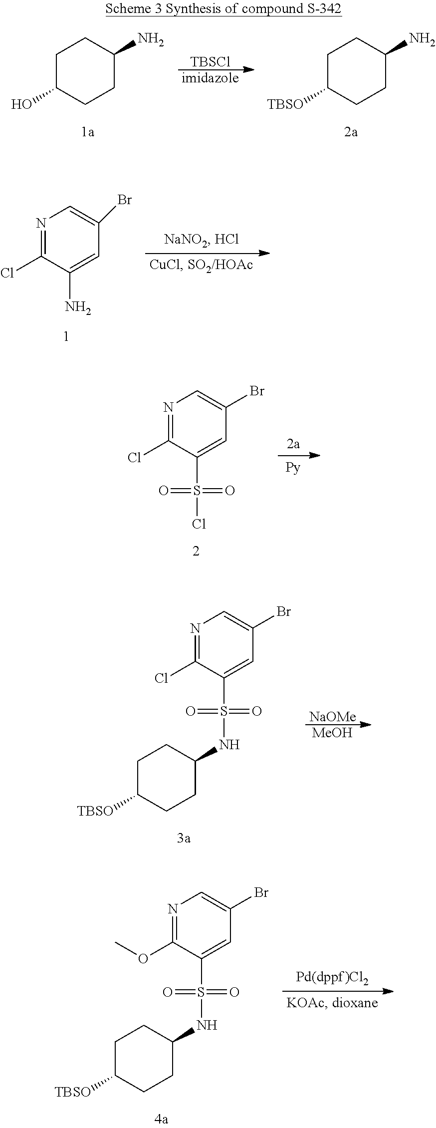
C1C(O)CCC(N)C1.[TBSCl].[imidazole].C1C([TBSO])CCC(N)C1.N1=C(Cl)C(N)=CC(Br)=C1.N1=C(Cl)C(S(=O)(=O)Cl)=CC(Br)=C1.N1=C(Cl)C(S(=O)(=O)NC2CCC([TBSO])CC2)=CC(Br)=C1.[NaOMe].[MeOH].N1=C(OC)C(S(=O)(=O)NC2CCC([TBSO])CC2)=CC(Br)=C1
